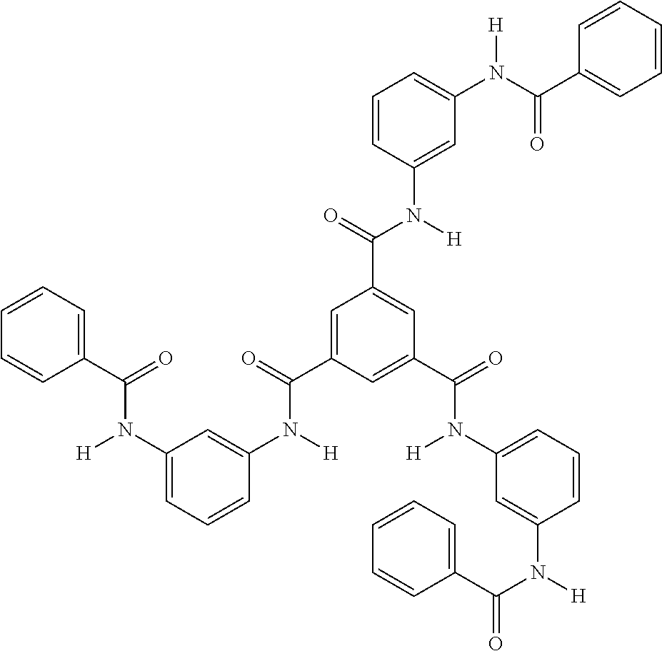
C1(C(=O)N(C2=CC=CC(N([H])C(=O)C3=CC(C(=O)N([H])C4=CC(N(C(C5=CC=CC=C5)=O)[H])=CC=C4)=CC(C(=O)N(C4=CC=CC(N(C(C5=CC=CC=C5)=O)[H])=C4)[H])=C3)=C2)[H])=CC=CC=C1
